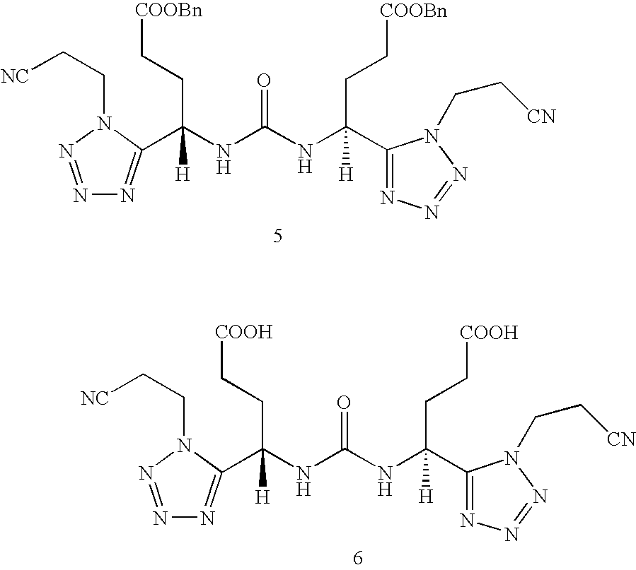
C(CC[COOBn])(NC(NC(CC[COOBn])([H])C1=NN=NN1CC[NC])=O)([H])C1=NN=NN1CC[CN].C(CC[COOH])(NC(NC(CC[COOH])([H])C1=NN=NN1CC[NC])=O)([H])C1=NN=NN1CC[CN]
